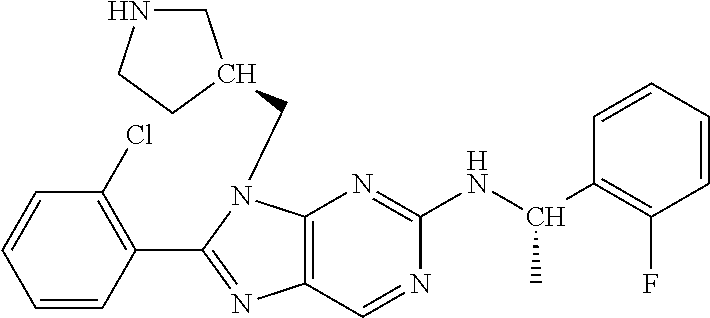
C12=C(N=C(NC(C3=C(F)C=CC=C3)C)N=C1)N(CC1CNCC1)C(C1=C(Cl)C=CC=C1)=N2
